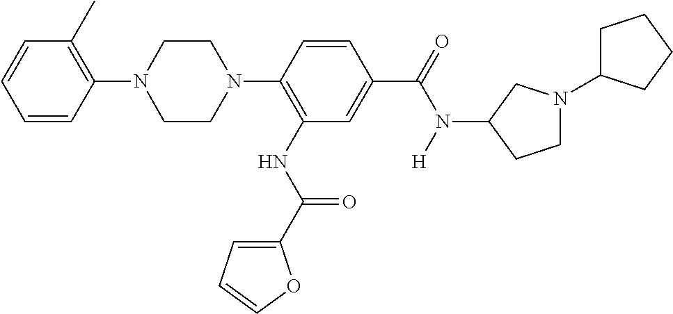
C1(N2CCN(C3=C(NC(=O)C4=CC=CO4)C=C(C(=O)N(C4CCN(C5CCCC5)C4)[H])C=C3)CC2)=C(C)C=CC=C1
